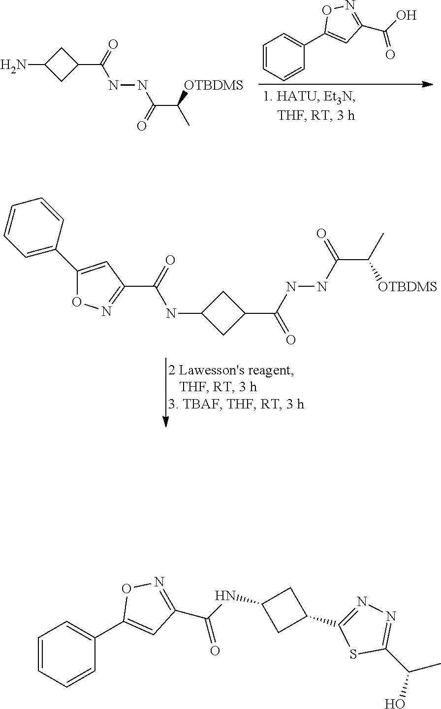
N(C1CC(C(=O)NNC(=O)C(C)[OTBDMS])C1)C(=O)C1=NOC(C2=CC=CC=C2)=C1.C1=CC=CC(C2=CC(C(=O)O)=NO2)=C1.NC1CC(C(NNC(=O)C(C)[OTBDMS])=O)C1.C1=CC=CC(C2=CC(C(=O)NC3CC(C4=NN=C(C(C)O)S4)C3)=NO2)=C1
